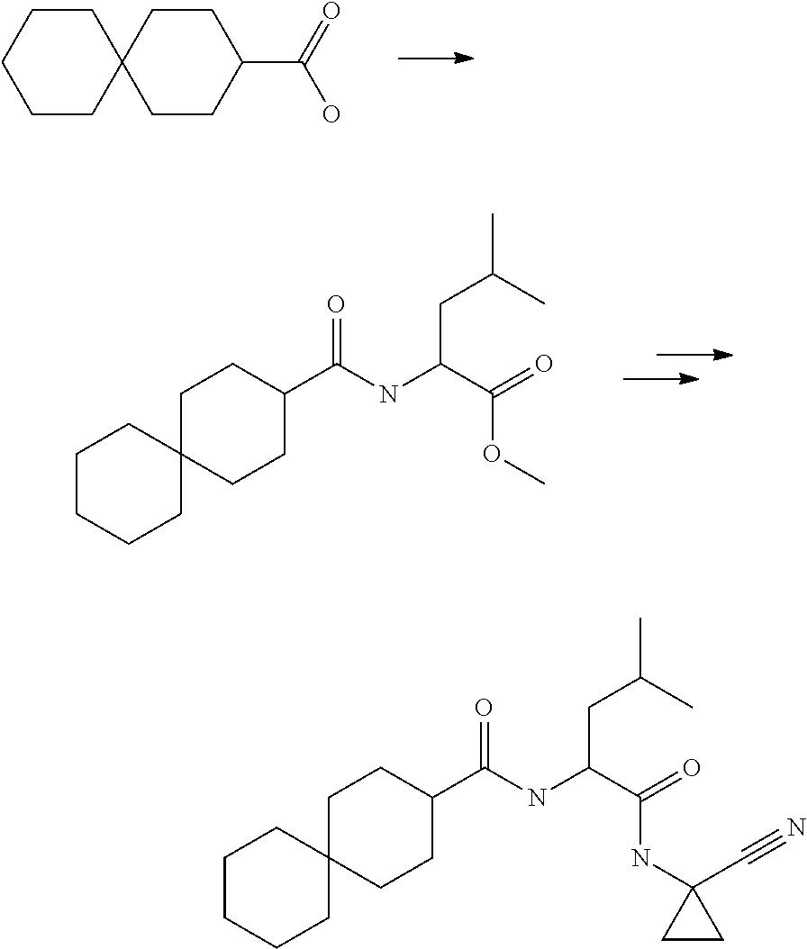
C1CCCCC12CCC(C(=O)O)CC2.C1CCCCC12CCC(C(NC(C(=O)OC)CC(C)C)=O)CC2.C1CCCCC12CCC(C(NC(C(=O)NC1(C#N)CC1)CC(C)C)=O)CC2
